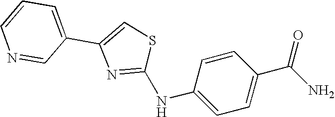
C1=CN=CC(C2=CSC(NC3=CC=C(C(=O)N)C=C3)=N2)=C1
